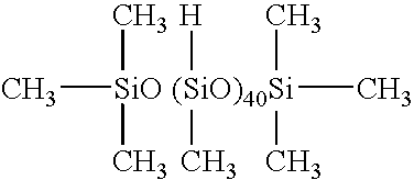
C[SiO (SiO)40Si](C)([H])(C)(C)(C)(C)C
